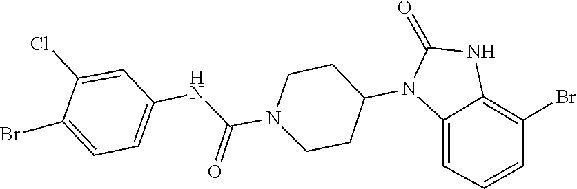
C1(=O)NC2=C(Br)C=CC=C2N1C1CCN(C(NC2=CC=C(Br)C(Cl)=C2)=O)CC1
